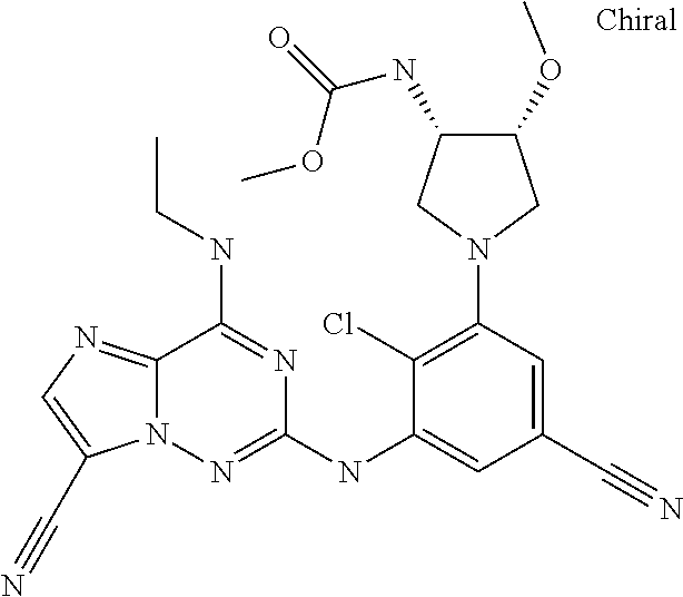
C12=NC=C(C#N)N1N=C(NC1=CC(C#N)=CC(N3CC(OC)C(NC(OC)=O)C3)=C1Cl)N=C2NCC
